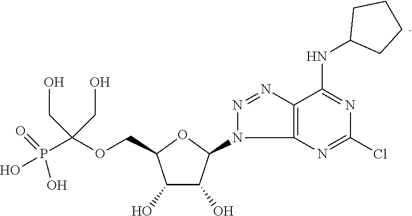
C12=C(N=C(Cl)N=C1NC1CCCC1)N(C1C(O)C(O)C(COC(P(O)(=O)O)(CO)CO)O1)N=N2
